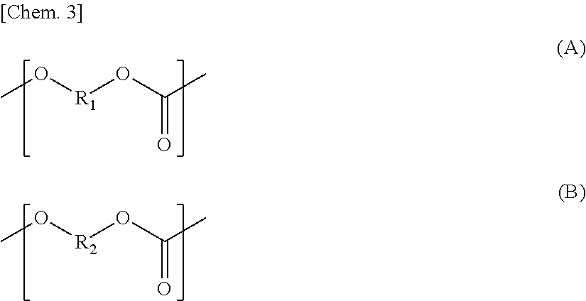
CO[R1]OC(C)=O.CO[R2]OC(C)=O
